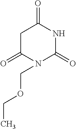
C1C(=O)N(COCC)C(=O)NC1=O
